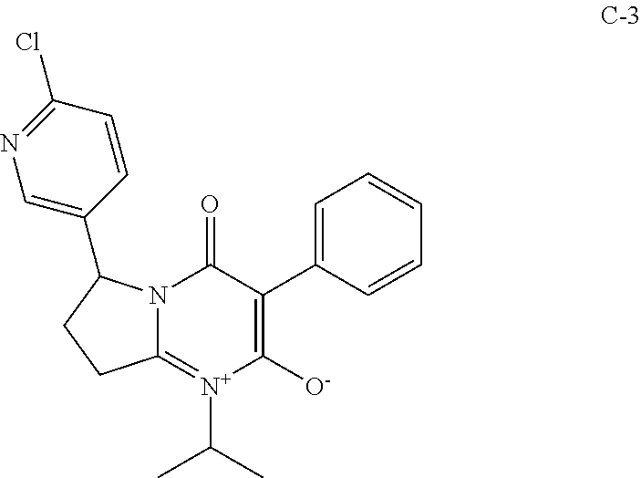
N12C(=[N+](C(C)C)C([O-])=C(C3=CC=CC=C3)C1=O)CCC2C1=CN=C(Cl)C=C1
